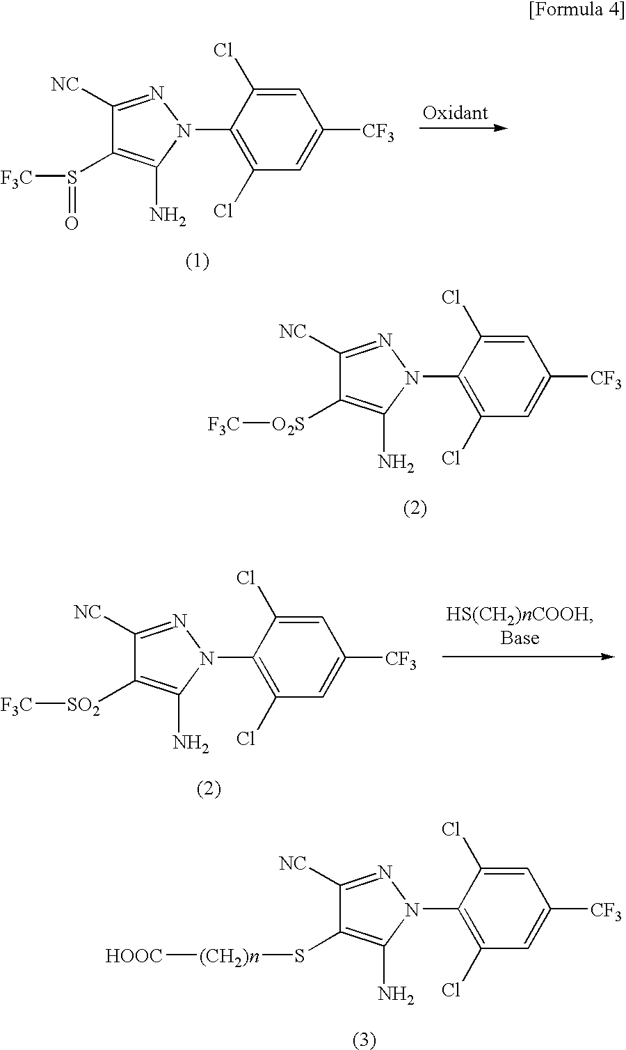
C1([NC])=NN(C2=C(Cl)C=C([CF3])C=C2Cl)C(N)=C1S([F3C])=O.C1([NC])=NN(C2=C(Cl)C=C([CF3])C=C2Cl)C(N)=C1[O2S][F3C].C1([NC])=NN(C2=C(Cl)C=C([CF3])C=C2Cl)C(N)=C1[SO2][F3C].C1([NC])=NN(C2=C(Cl)C=C([CF3])C=C2Cl)C(N)=C1S[(CH2)n][HOOC]
